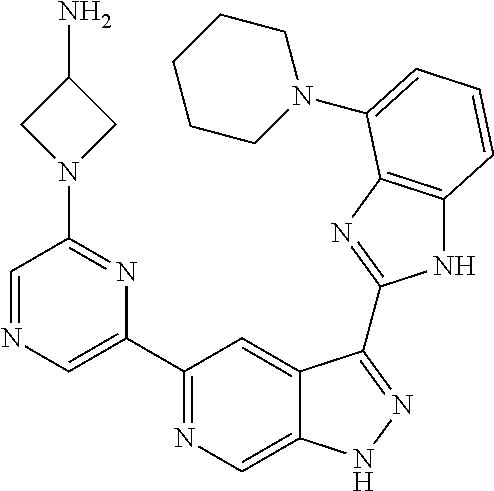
C1(C2=NC=C3C(=C2)C(C2=NC4=C(N2)C=CC=C4N2CCCCC2)=NN3)=CN=CC(N2CC(N)C2)=N1
